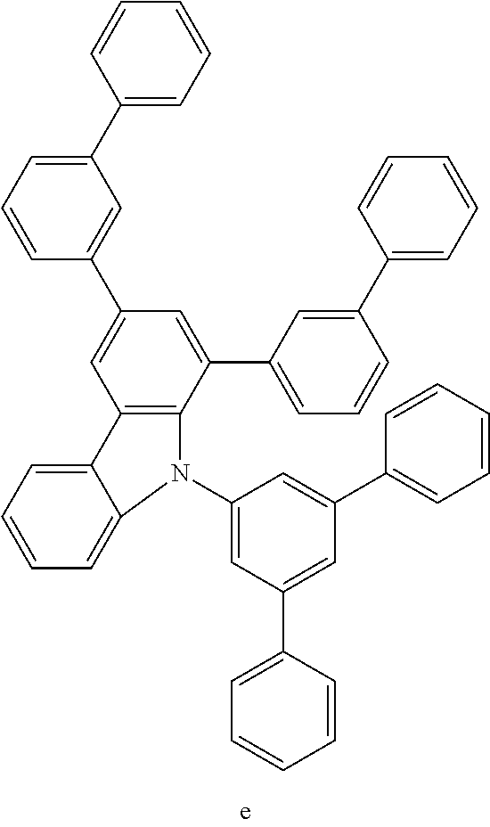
C12=C(C(C3=CC=CC(C4=CC=CC=C4)=C3)=CC(C3=CC(C4=CC=CC=C4)=CC=C3)=C1)N(C1=CC(C3=CC=CC=C3)=CC(C3=CC=CC=C3)=C1)C1=CC=CC=C21
